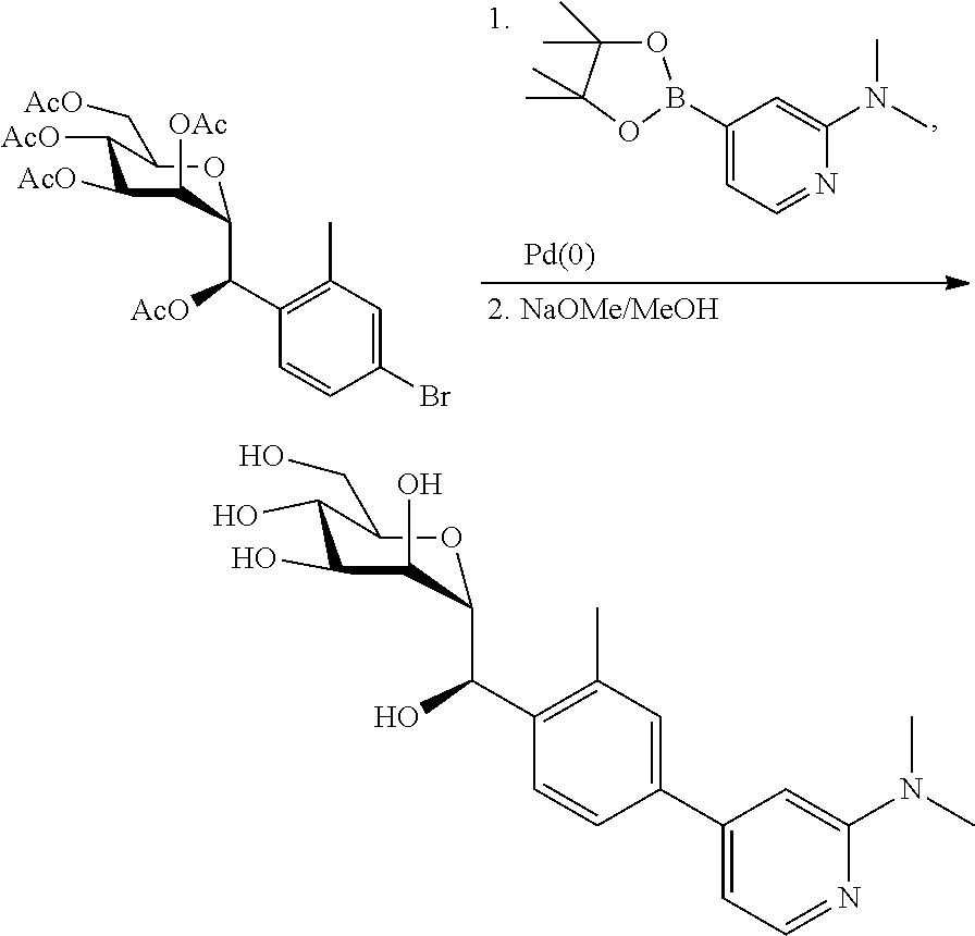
C1(B2OC(C)(C)C(C)(C)O2)=CC=NC(N(C)C)=C1.C1([AcO])C([AcO])C([OAc])C(C(C2=C(C)C=C(Br)C=C2)[AcO])OC1C[AcO].C1(O)C(O)C(O)C(C(C2=C(C)C=C(C3=CC=NC(N(C)C)=C3)C=C2)O)OC1CO
